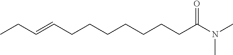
C(=CCCCCCCCC(=O)N(C)C)CC
